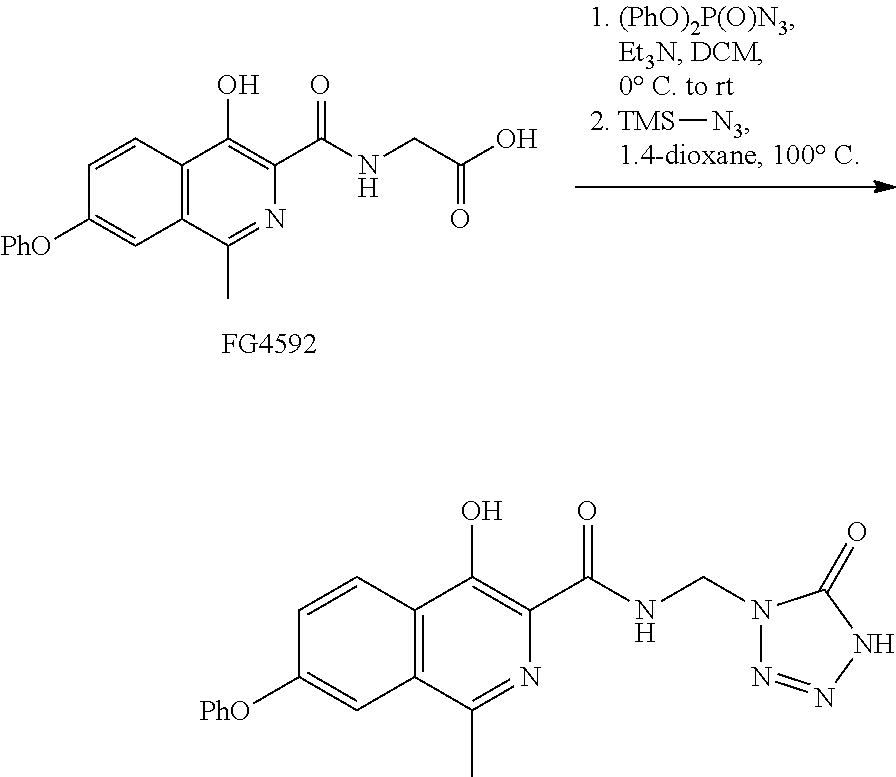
[TMS][N3].C12=C(C(C)=NC(C(NCC(O)=O)=O)=C1O)C=C([PhO])C=C2.C12=C(C(C)=NC(C(NCN3N=NNC3=O)=O)=C1O)C=C([PhO])C=C2
